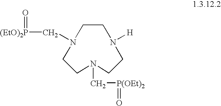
C1CN([H])CCN(C[P(OEt)2]=O)CCN1C[(EtO)2P]=O
